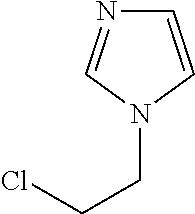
C1=CN(CCCl)C=N1
